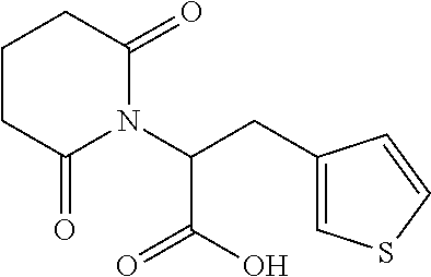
C(C(N1C(=O)CCCC1=O)C(=O)O)C1=CSC=C1
